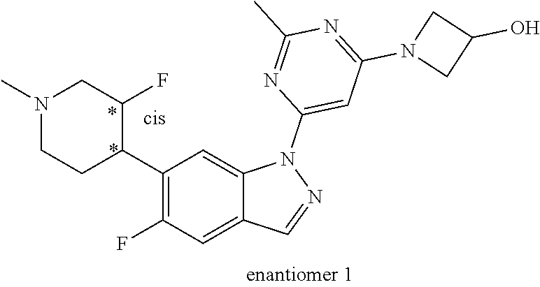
C1(C2C(F)CN(C)CC2)=C(F)C=C2C(=C1)N(C1=CC(N3CC(O)C3)=NC(C)=N1)N=C2
